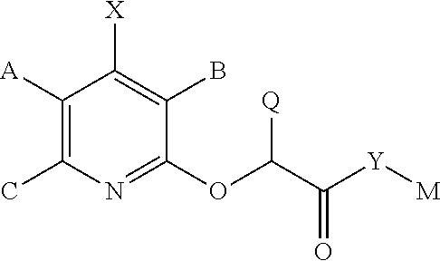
C1([A])=C(C)N=C(OC(C([Y][M])=O)[Q])C(B)=C1[X]
